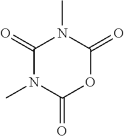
C1(=O)N(C)C(=O)OC(=O)N1C
